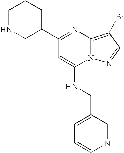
C12=C(Br)C=NN1C(NCC1=CC=CN=C1)=CC(C1CNCCC1)=N2
